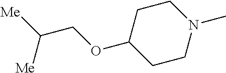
C1C(OCC([Me])[Me])CCN(C)C1
